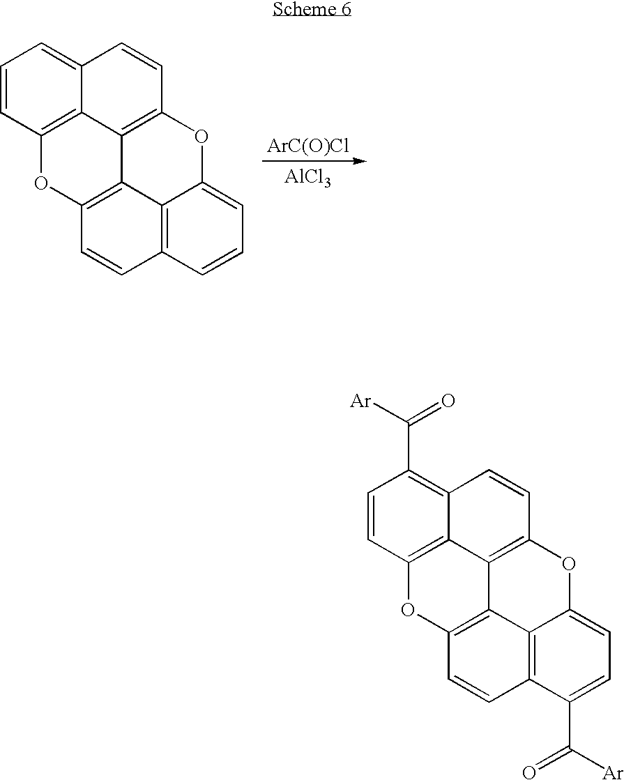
[ArC(O)Cl].[AlCl3].C1=CC2=C3C(=C1)C=CC1=C3C3=C(O2)C=CC2=C3C(=CC=C2)O1.C1=CC2=C3C(=C1C([Ar])=O)C=CC1=C3C3=C(O2)C=CC2=C3C(=CC=C2C(=O)[Ar])O1
